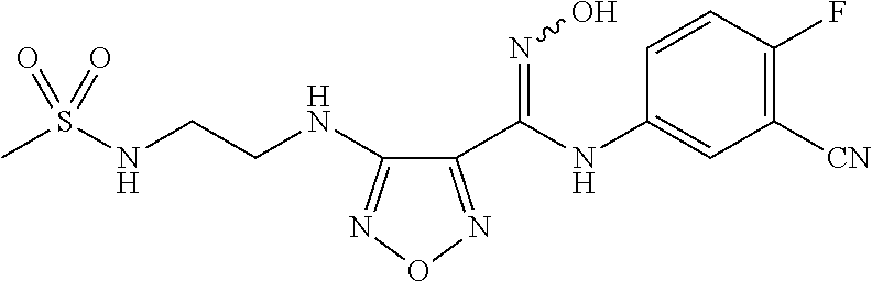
C1(C(NC2=CC([CN])=C(F)C=C2)=NO)=NON=C1NCCNS(C)(=O)=O
